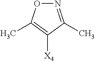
N1=C(C)C([X4])=C(C)O1
